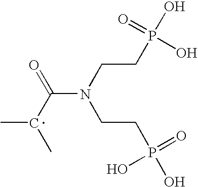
CC(C(N(CCP(O)(=O)O)CCP(O)(=O)O)=O)C
